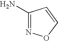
C1(N)=NOC=C1
